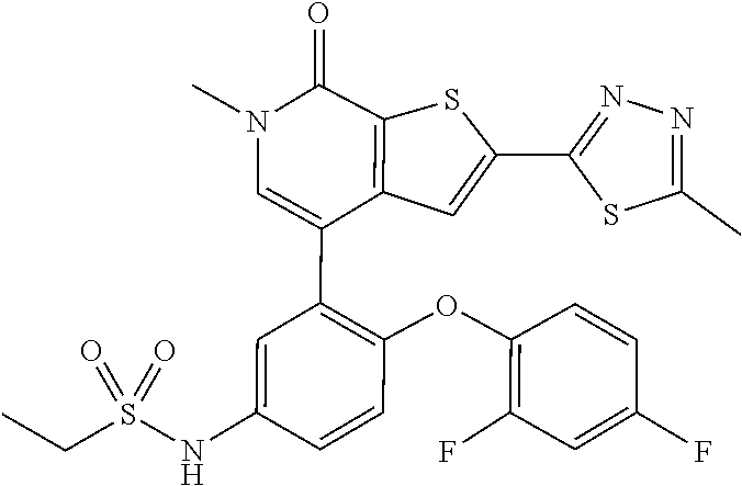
C1(F)=C(OC2=C(C3=CN(C)C(=O)C4=C3C=C(C3=NN=C(C)S3)S4)C=C(NS(CC)(=O)=O)C=C2)C=CC(F)=C1
